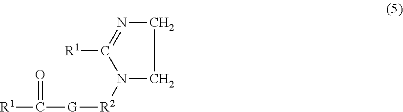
C1CN=C([R1])N1[R2][G]C([R1])=O
